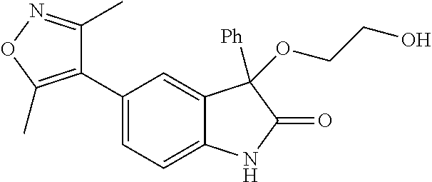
C1=C(C2=C(C)ON=C2C)C=C2C(=C1)NC(=O)C2([Ph])OCCO
